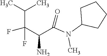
CC(C(C(N)C(N(C1CCCC1)C)=O)(F)F)C
